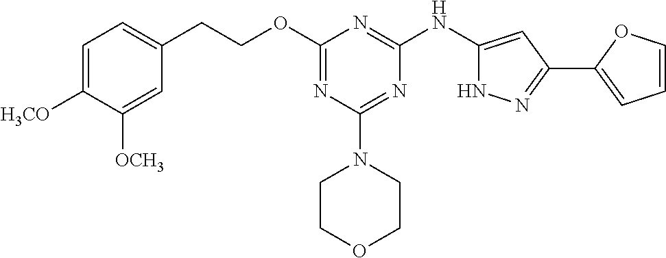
O(C1=NC(N2CCOCC2)=NC(NC2=CC(C3=CC=CO3)=NN2)=N1)CCC1=CC=C([H3CO])C([OCH3])=C1
